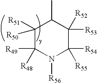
C1([R50])([R51])C([R49])([R48])N([R56])C([R54])([R55])C([R53])([R52])C1C
